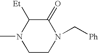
CN1CCN(C[Ph])C(=O)C1[Et]
